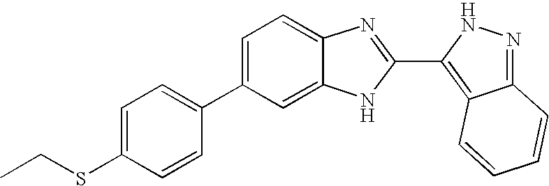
C1=C(C2=CC=C(SCC)C=C2)C=C2C(=C1)N=C(C1=C3C(=NN1)C=CC=C3)N2
